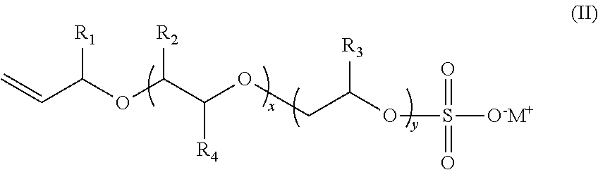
C=CC(OC(C(OCC(OS([O-M+])(=O)=O)[R3])[R4])[R2])[R1]
